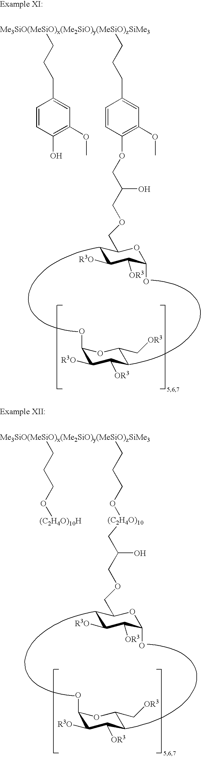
C1(O)C([R3O])C([OR3])CC(C[OR3])O1.C1C([R3O])C([OR3])C(O)OC1COCC(COC1=C(OC)C=C(CCC[Me3SiO(MeSiO)x(Me2SiO)y(MeSiO)zSiMe3]CCCC2=CC(OC)=C(O)C=C2)C=C1)O.C1(O)C([R3O])C([OR3])CC(C[OR3])O1.C1C([R3O])C([OR3])C(O)OC1COCC(C[(C2H4O)10]OCCC[Me3SiO(MeSiO)x(Me2SiO)y(MeSiO)zSiMe3]CCCO[(C2H4O)10H])O
